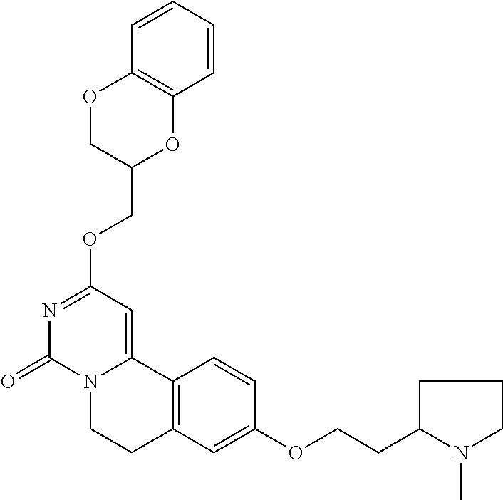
N1=C(OCC2OC3=C(OC2)C=CC=C3)C=C2N(C1=O)CCC1=C2C=CC(OCCC2N(C)CCC2)=C1
